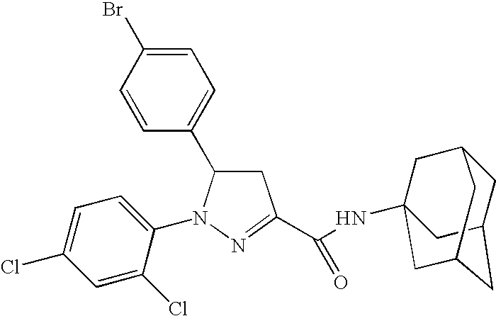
C1=C(Br)C=CC(C2CC(C(NC34CC5CC(CC(C3)C5)C4)=O)=NN2C2=CC=C(Cl)C=C2Cl)=C1
